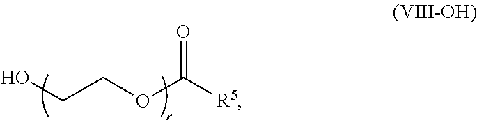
O=C([R5])OCCO
